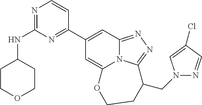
N1=C(NC2CCOCC2)N=C(C2=CC3=NN=C4N3C(=C2)OCCC4CN2N=CC(Cl)=C2)C=C1
